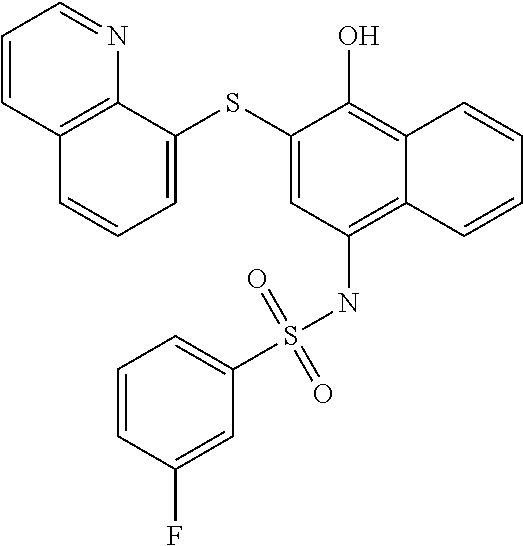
C1=C(SC2=CC(NS(C3=CC=CC(F)=C3)(=O)=O)=C3C(=C2O)C=CC=C3)C2=C(C=C1)C=CC=N2
